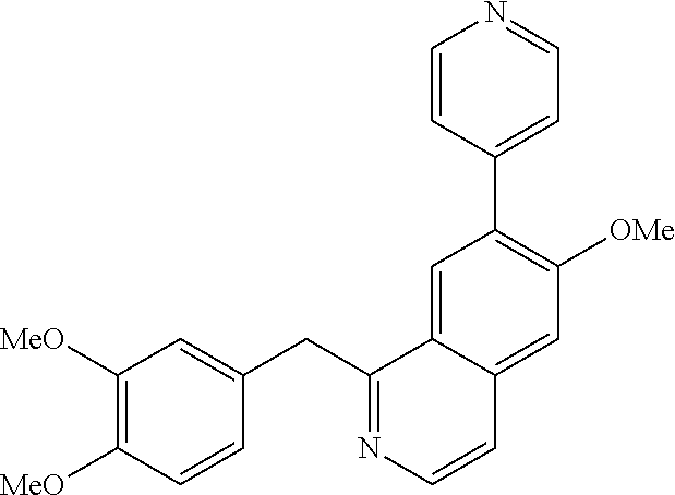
C1([MeO])=C([MeO])C=CC(CC2=NC=CC3=CC([OMe])=C(C4=CC=NC=C4)C=C23)=C1
